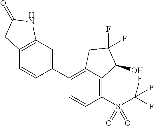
C1(C2=C3C(=C(S(=O)(=O)C(F)(F)F)C=C2)C(O)C(F)(F)C3)=CC2=C(C=C1)CC(=O)N2
